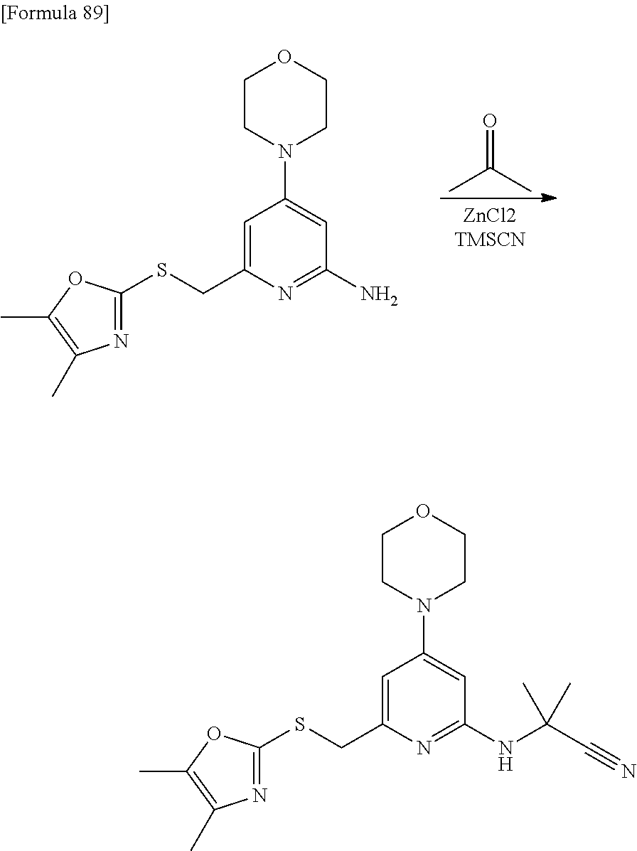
N1=C(SCC2=CC(N3CCOCC3)=CC(N)=N2)OC(C)=C1C.CC(C)=O.N1=C(SCC2=CC(N3CCOCC3)=CC(NC(C#N)(C)C)=N2)OC(C)=C1C
